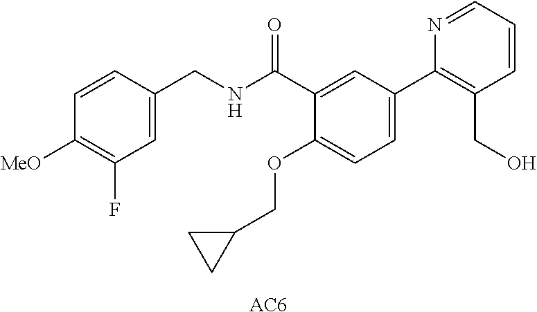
[AC6].C1=C(C2=C(CO)C=CC=N2)C=C(C(=O)NCC2=CC(F)=C([MeO])C=C2)C(OCC2CC2)=C1
